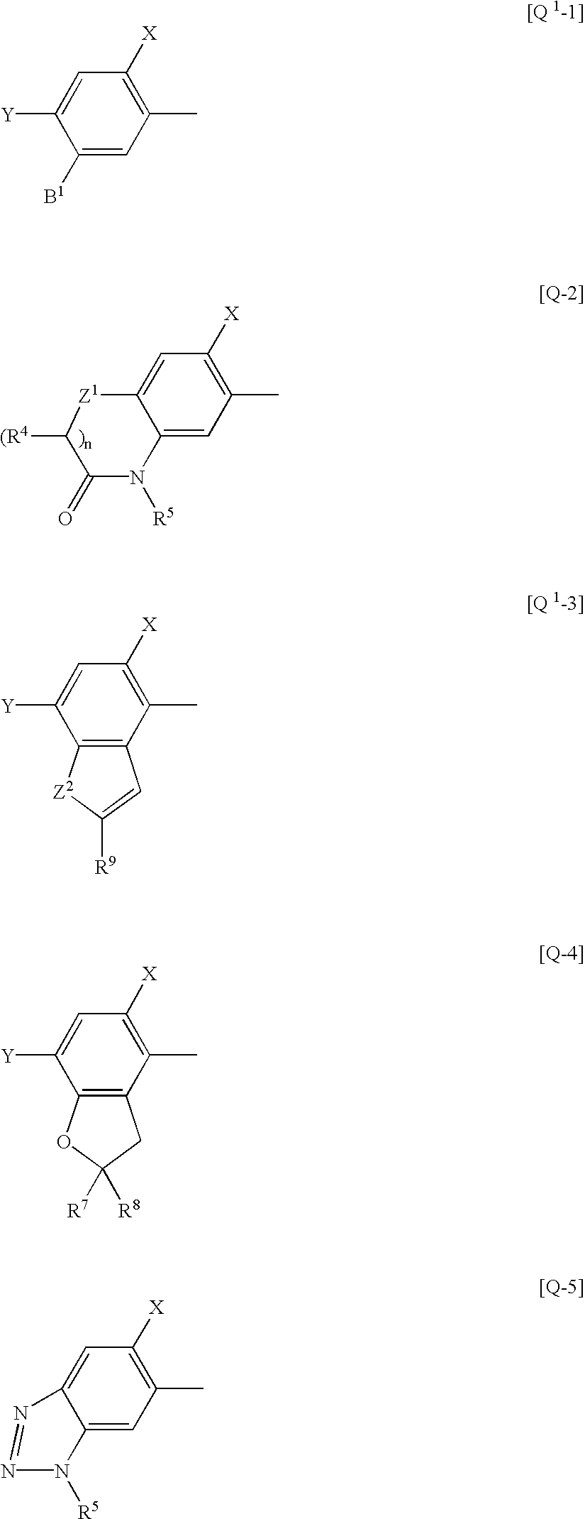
C1=C2C(=CC(C)=C1[X])N([R5])C(=O)C([(R4])[Z1]2.C1=C([Y])C([B1])=CC(C)=C1[X].C1=C([Y])C2=C(C(C)=C1[X])C=C([R9])[Z2]2.C1=C([Y])C2=C(C(C)=C1[X])CC([R8])([R7])O2.C1=C2C(=CC(C)=C1[X])N([R5])N=N2
